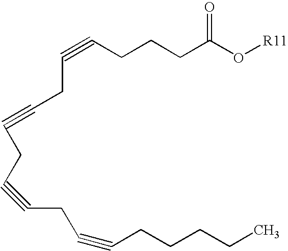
C(CCCC(O[R11])=O)#CCC#CCC#CCC#CCCCCC
